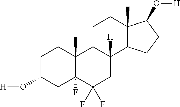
C1C(O[H])CC2(F)C(C)(C1)C1C([H])(CC2(F)F)C2C(C)(CC1)C(O[H])CC2
